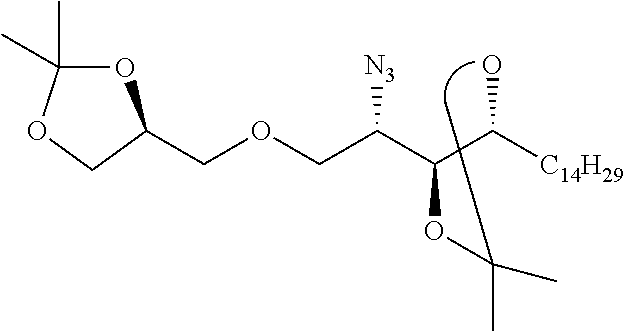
C(OCC(C(C([C14H29])O)OC(C)C)[N3])C1OC(C)(C)OC1
